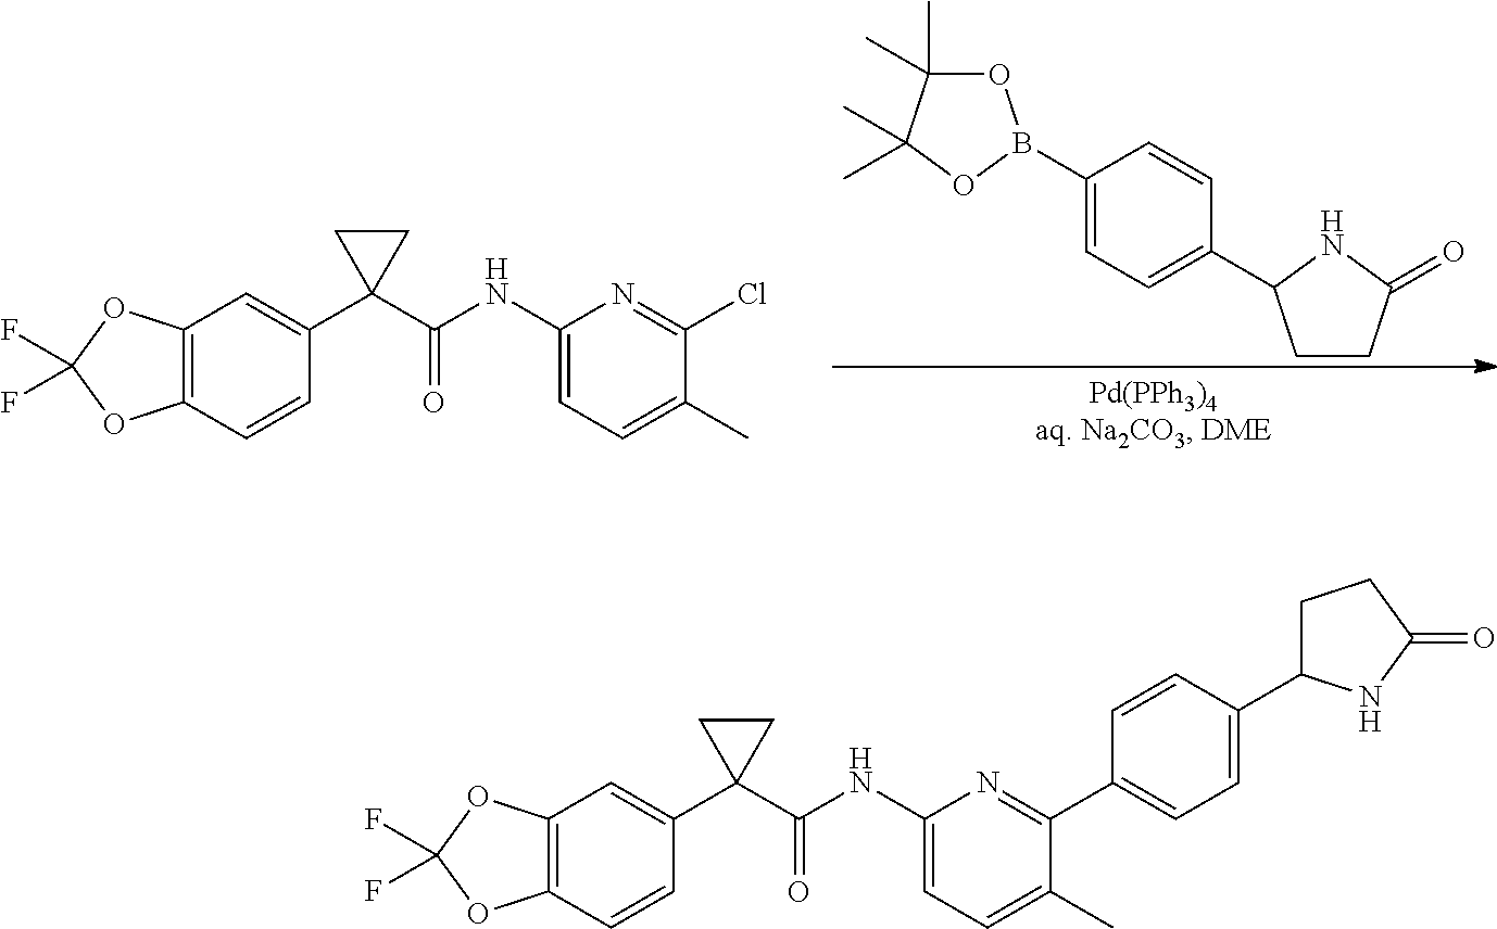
C12=C(C=C(C3(C(NC4=CC=C(C)C(C5=CC=C(C6CCC(=O)N6)C=C5)=N4)=O)CC3)C=C1)OC(F)(F)O2.C12=C(C=C(C3(C(NC4=CC=C(C)C(Cl)=N4)=O)CC3)C=C1)OC(F)(F)O2.C1(B2OC(C)(C)C(C)(C)O2)=CC=C(C2CCC(=O)N2)C=C1
